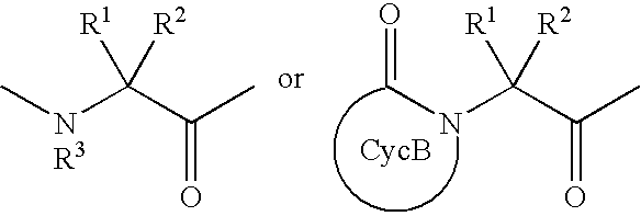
C(NC(C(C)=O)([R2])[R1])=O.C[NR3]C(C(C)=O)([R2])[R1]
